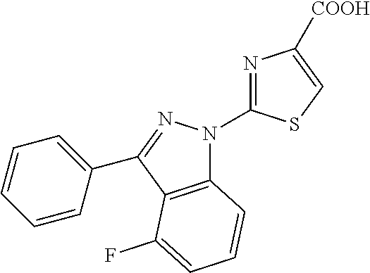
C12=C(C(C3=CC=CC=C3)=NN1C1=NC([COOH])=CS1)C(F)=CC=C2
